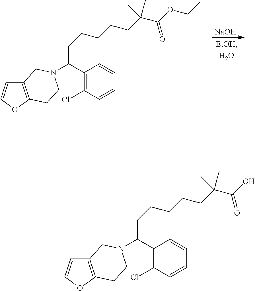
C12=C(OC=C1)CCN(C(C1=C(Cl)C=CC=C1)CCCCCC(C(OCC)=O)(C)C)C2.[NaOH].C12=C(OC=C1)CCN(C(C1=C(Cl)C=CC=C1)CCCCCC(C(O)=O)(C)C)C2
